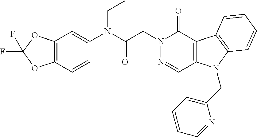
C12=C(C=CC(N(C(CN3N=CC4=C(C3=O)C3=C(N4CC4=CC=CC=N4)C=CC=C3)=O)CC)=C1)OC(F)(F)O2
